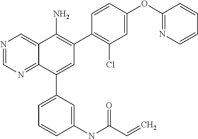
C1(OC2=NC=CC=C2)=CC(Cl)=C(C2=C(N)C3=CN=CN=C3C(C3=CC=CC(NC(C=C)=O)=C3)=C2)C=C1
